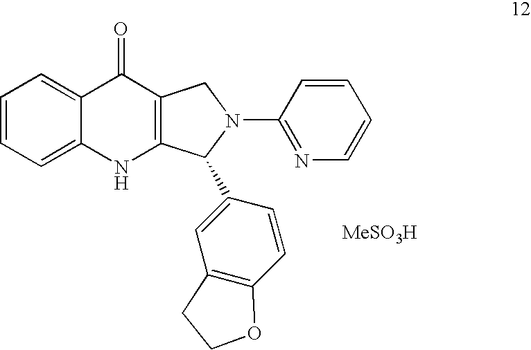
C1=CC=C2C(=C1)C(=O)C1=C(N2)C(C2=CC3=C(C=C2)OCC3)N(C2=NC=CC=C2)C1.[MeSO3H]
